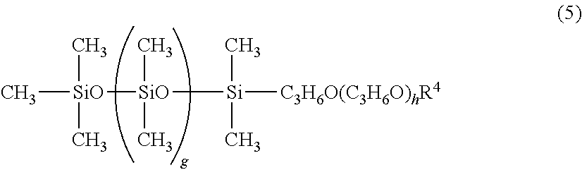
C[SiO]([SiO]([Si]([C3H6O(C3H6O)hR4])(C)C)(C)C)(C)C
